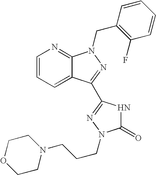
C1=CC=C2C(=N1)N(CC1=C(F)C=CC=C1)N=C2C1=NN(CCCN2CCOCC2)C(=O)N1
